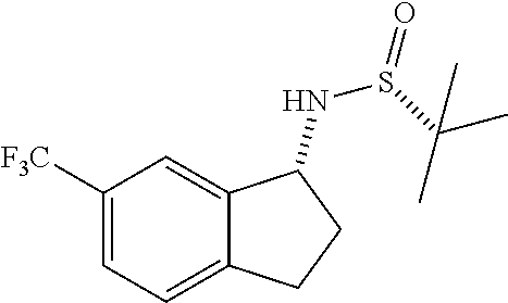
C1([F3C])=CC=C2C(=C1)C(NS(=O)C(C)(C)C)CC2
